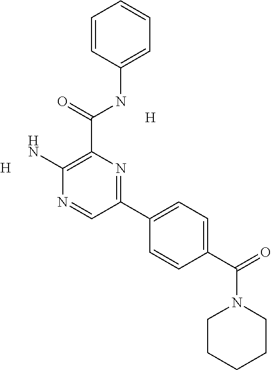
[H].[H].C1(C(NC2=CC=CC=C2)=O)=C(N)N=CC(C2=CC=C(C(=O)N3CCCCC3)C=C2)=N1
